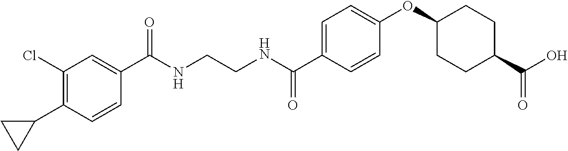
C1(C(NCCNC(C2=CC=C(OC3CCC(C(O)=O)CC3)C=C2)=O)=O)=CC(Cl)=C(C2CC2)C=C1
